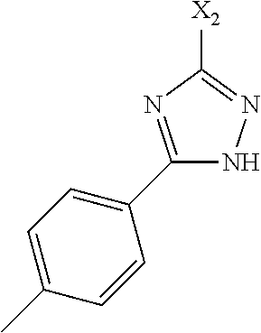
C1([X2])=NNC(C2=CC=C(C)C=C2)=N1
